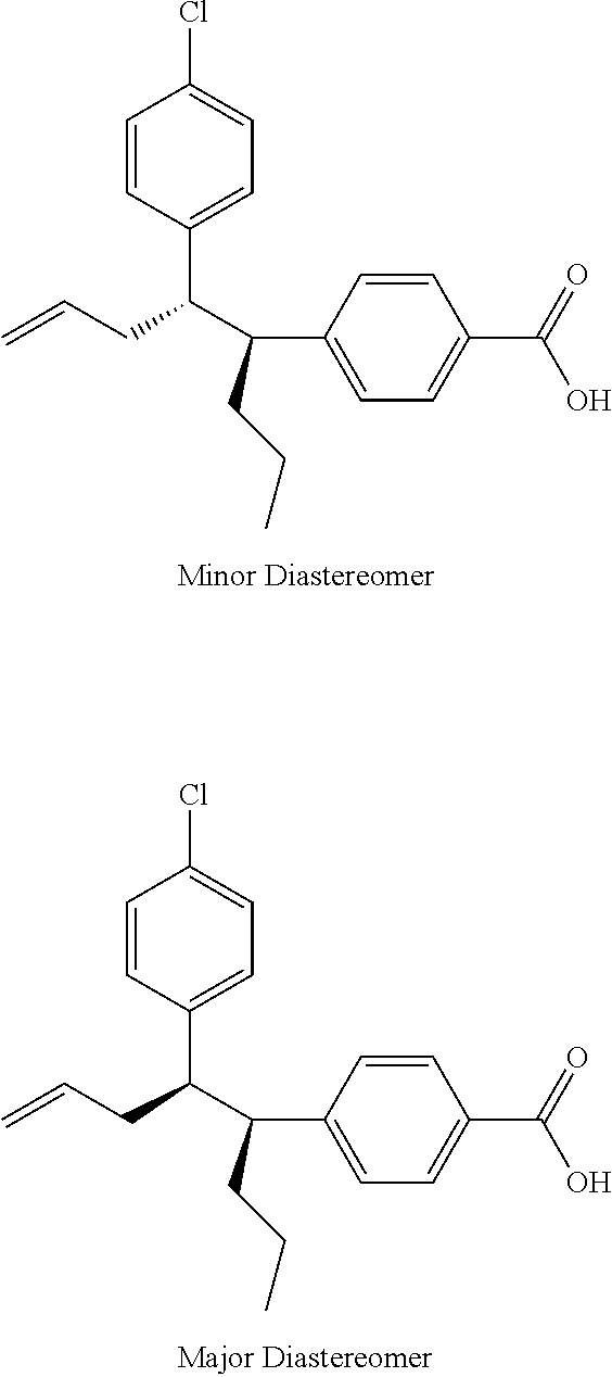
C1=CC(C(CC=C)C(CCC)C2=CC=C(C(O)=O)C=C2)=CC=C1Cl.C1=CC(C(CC=C)C(CCC)C2=CC=C(C(O)=O)C=C2)=CC=C1Cl
